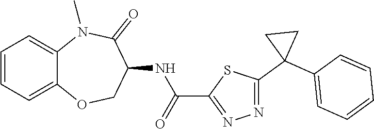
C12=CC=CC=C1N(C)C(=O)C(NC(C1=NN=C(C3(C4=CC=CC=C4)CC3)S1)=O)CO2
